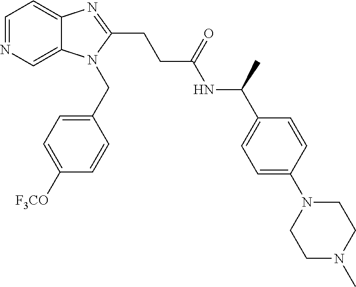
C1=NC=C2C(=C1)N=C(CCC(NC(C1=CC=C(N3CCN(C)CC3)C=C1)C)=O)N2CC1=CC=C([F3CO])C=C1
